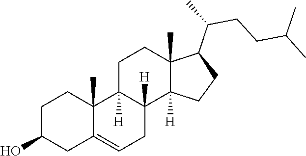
C1C2=CCC3([H])C([H])(C2(C)CCC1O)CCC1(C)C(C(CCC(C)C)C)CCC13[H]
